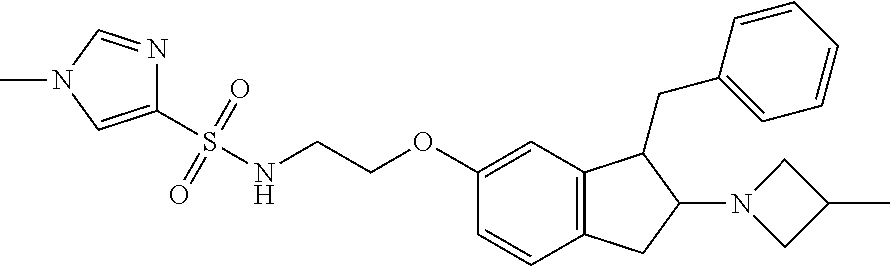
C1=C(OCCNS(C2=CN(C)C=N2)(=O)=O)C=CC2=C1C(CC1=CC=CC=C1)C(N1CC(C)C1)C2
